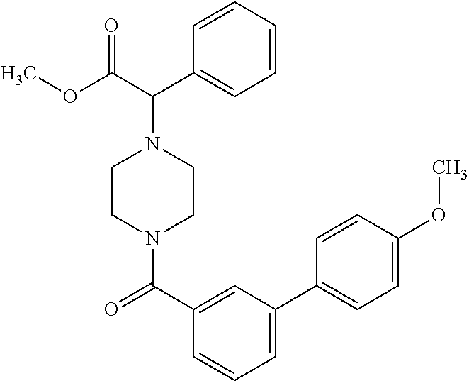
C1=CC=CC(C(C(OC)=O)N2CCN(C(C3=CC(C4=CC=C(OC)C=C4)=CC=C3)=O)CC2)=C1
